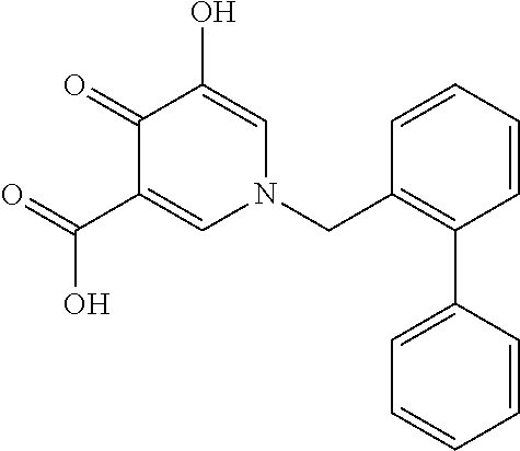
C1(=O)C(C(=O)O)=CN(CC2=C(C3=CC=CC=C3)C=CC=C2)C=C1O
